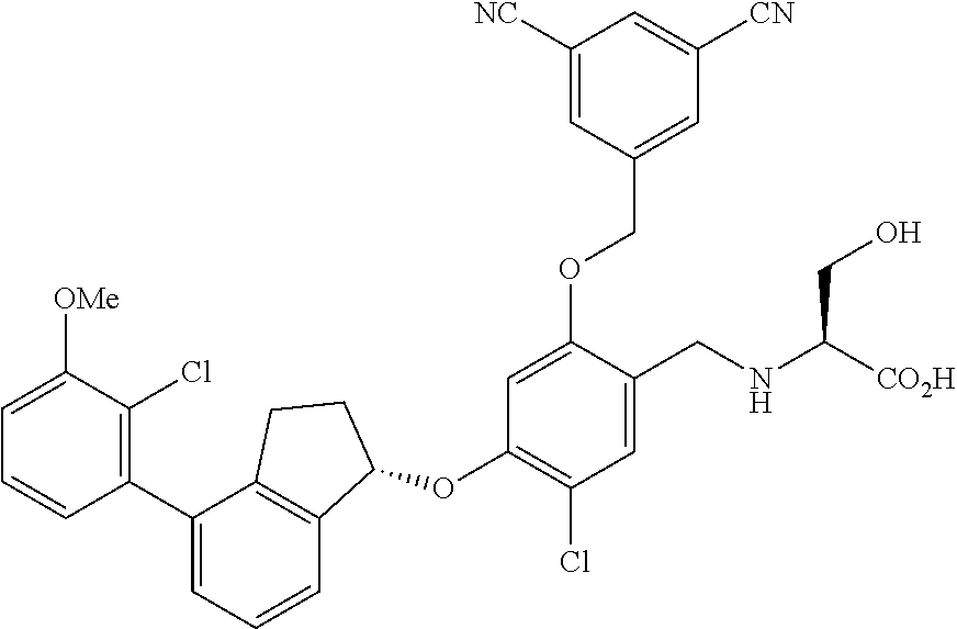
C1(C2=CC=CC3=C2CCC3OC2=C(Cl)C=C(CNC([CO2H])CO)C(OCC3=CC([CN])=CC([NC])=C3)=C2)=C(Cl)C([OMe])=CC=C1
